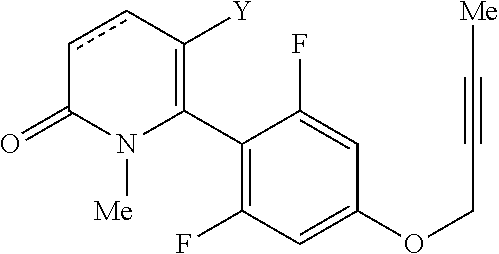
C1(C2=C([Y])ccC(=O)N2[Me])=C(F)C=C(OCC#C[Me])C=C1F
